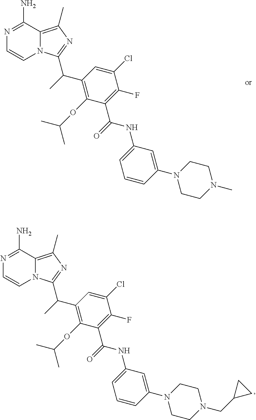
N1=C(N)C2=C(C)N=C(C(C)C3=C(OC(C)C)C(C(=O)NC4=CC=CC(N5CCN(C)CC5)=C4)=C(F)C(Cl)=C3)N2C=C1.N1=C(N)C2=C(C)N=C(C(C)C3=C(OC(C)C)C(C(=O)NC4=CC=CC(N5CCN(CC6CC6)CC5)=C4)=C(F)C(Cl)=C3)N2C=C1
